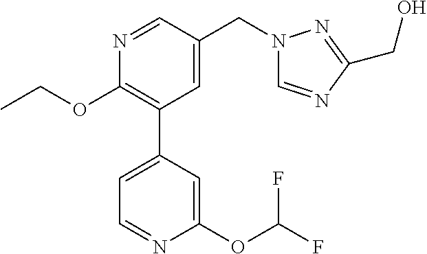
C1(OCC)=C(C2=CC=NC(OC(F)F)=C2)C=C(CN2C=NC(CO)=N2)C=N1
